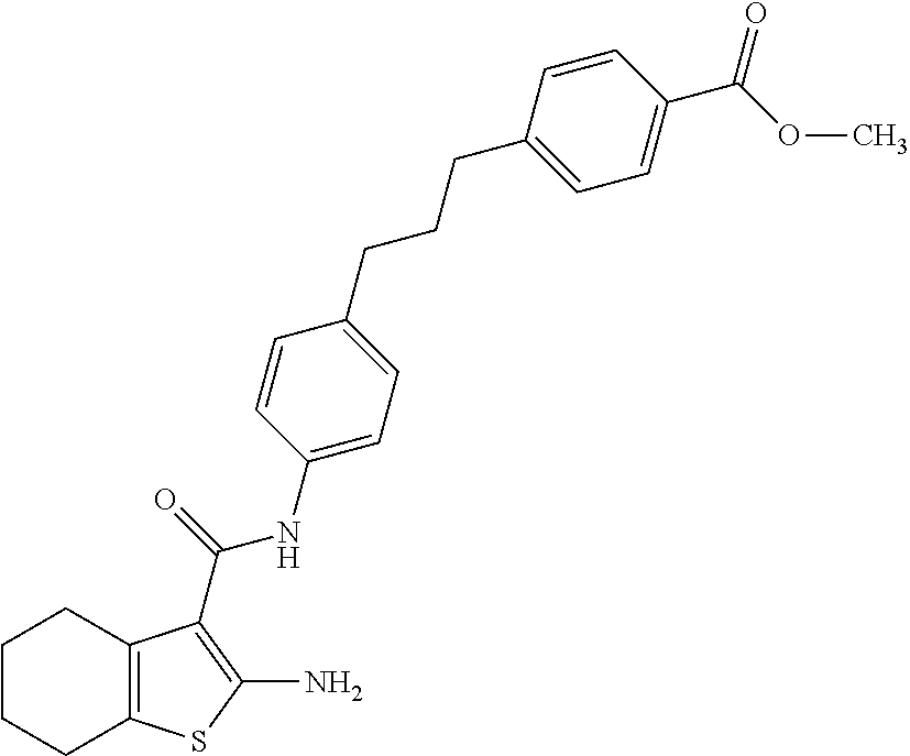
C1CCC2=C(C1)C(C(NC1=CC=C(CCCC3=CC=C(C(=O)OC)C=C3)C=C1)=O)=C(N)S2
